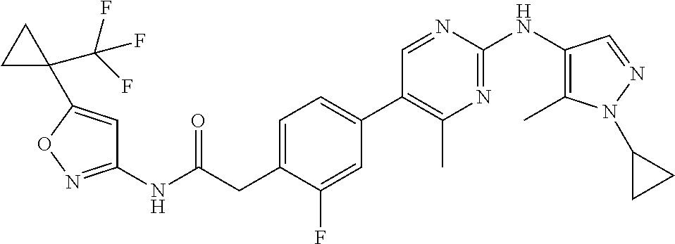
C1(NC(=O)CC2=CC=C(C3=C(C)N=C(NC4=C(C)N(C5CC5)N=C4)N=C3)C=C2F)=NOC(C2(C(F)(F)F)CC2)=C1
